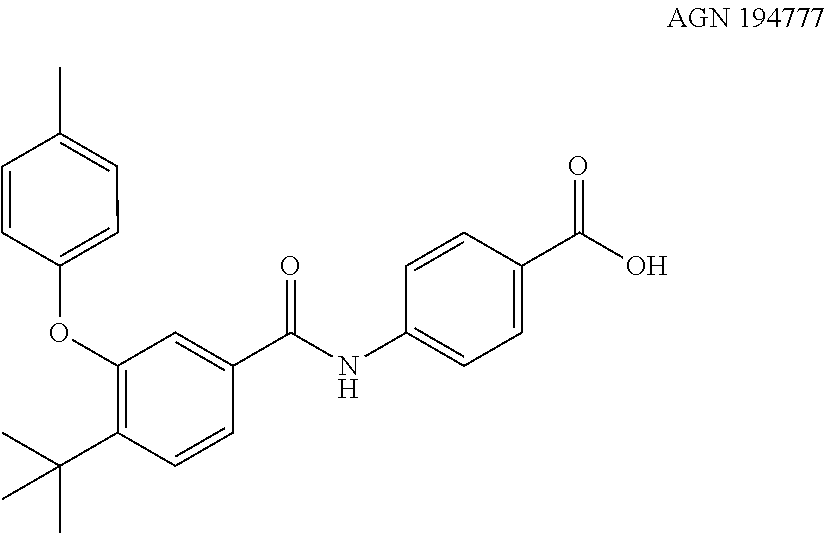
C1(OC2=C(C(C)(C)C)C=CC(C(=O)NC3=CC=C(C(=O)O)C=C3)=C2)=CC=C(C)C=C1
